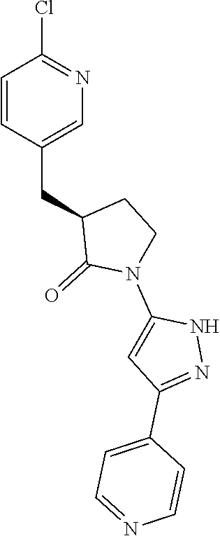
C1=CC(CC2C(=O)N(C3=CC(C4=CC=NC=C4)=NN3)CC2)=CN=C1Cl
